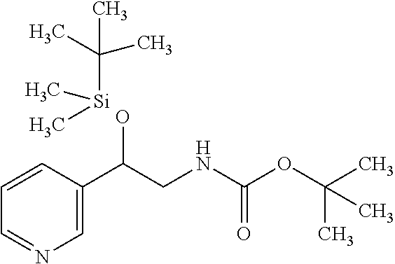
N1=CC=CC(C(O)CNC(OC(C)(C)C)=O)=C1.[Si](C(C)(C)C)(C)C
